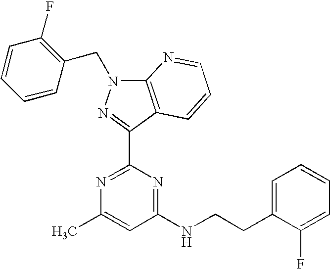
N1=C(C2=NN(CC3=C(F)C=CC=C3)C3=C2C=CC=N3)N=C(NCCC2=CC=CC=C2F)C=C1C
